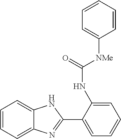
C1=CC=C2C(=C1)NC(C1=CC=CC=C1NC(=O)[NMe]C1=CC=CC=C1)=N2
